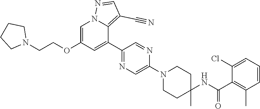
C1(C2=CC(OCCN3CCCC3)=CN3C2=C(C#N)C=N3)=NC=C(N2CCC(NC(C3=C(C)C=CC=C3Cl)=O)(C)CC2)N=C1
